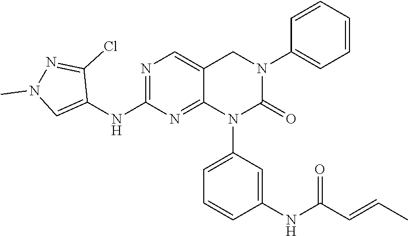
C1(NC2=NC=C3C(=N2)N(C2=CC=CC(NC(C=CC)=O)=C2)C(=O)N(C2=CC=CC=C2)C3)=CN(C)N=C1Cl
